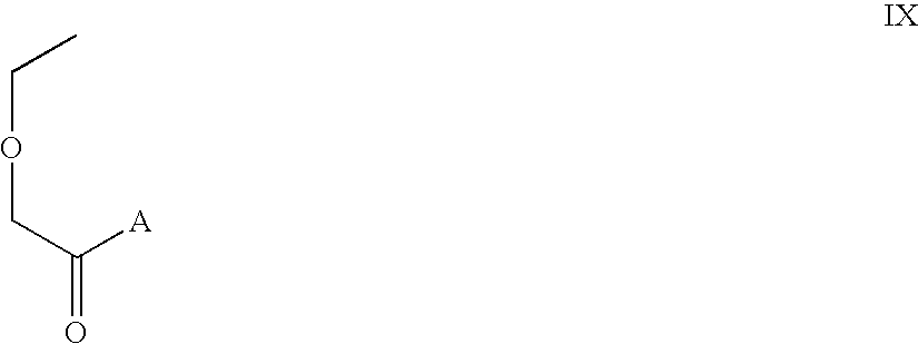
C([A])(COCC)=O
